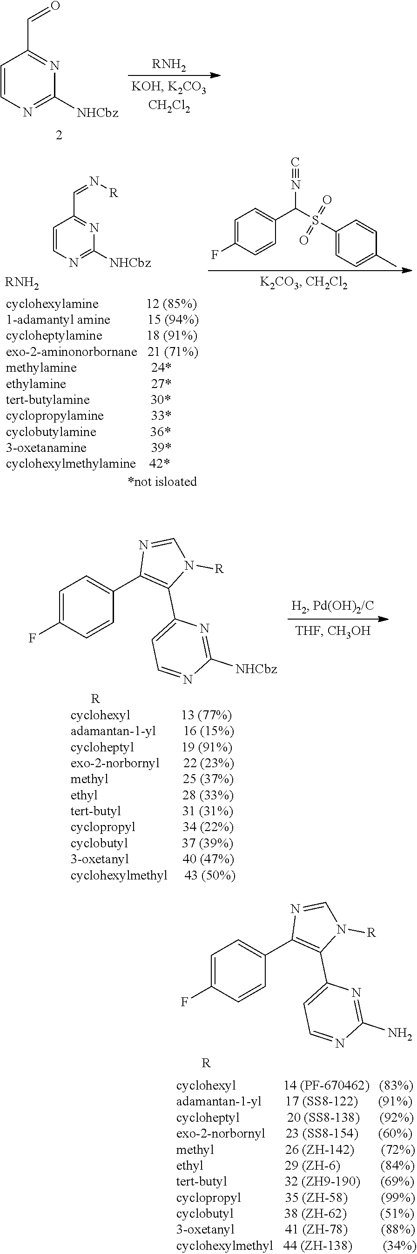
C1=CN=C([NHCbz])N=C1C=O.[RNH2].[R].C1=C(F)C=CC(C2=C(C3=CC=NC(N)=N3)N([R])C=N2)=C1.C1=C(F)C=CC(C(S(C2=CC=C(C)C=C2)(=O)=O)N#C)=C1.C1=CN=C([NHCbz])N=C1C=N[R].[RNH2].[R].C1=C(F)C=CC(C2=C(C3=CC=NC([NHCbz])=N3)N([R])C=N2)=C1
